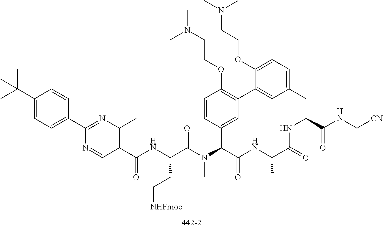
N1=CC(C(NC(C(N(C2C(=O)NC(C)C(=O)NC(C(NC[CN])=O)CC3=CC=C(OCCN(C)C)C(=C3)C3=C(OCCN(C)C)C=CC2=C3)C)=O)CC[NHFmoc])=O)=C(C)N=C1C1=CC=C(C(C)(C)C)C=C1
